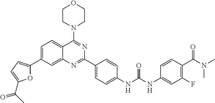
C1=C(C2=CC=C(C(C)=O)O2)C=C2C(=C1)C(N1CCOCC1)=NC(C1=CC=C(NC(NC3=CC(F)=C(C(N(C)C)=O)C=C3)=O)C=C1)=N2
